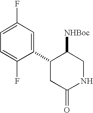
C1(C2CC(=O)NCC2[NHBoc])=CC(F)=CC=C1F
